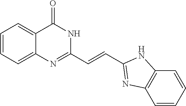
C1=CC=CC2=C1N=C(C=CC1=NC3=CC=CC=C3C(=O)N1)N2
